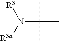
N([R3])([R3a])C(C)(C)C
